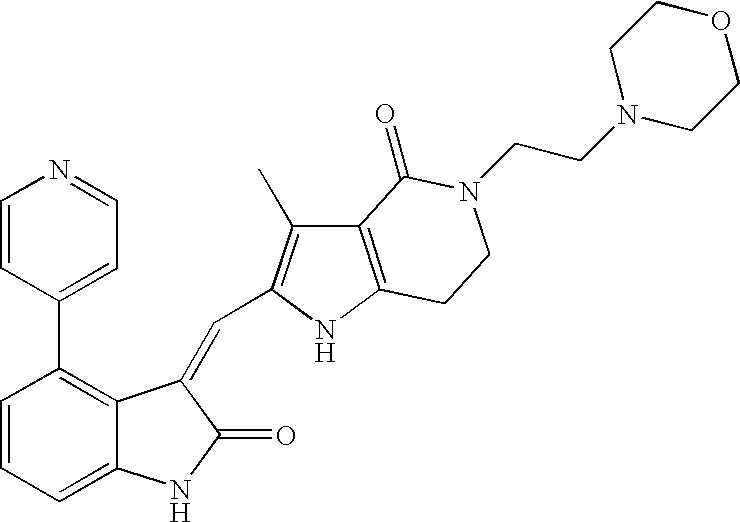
C1=CC(C2=CC=NC=C2)=C2C(=C1)NC(=O)C2=CC1=C(C)C2=C(N1)CCN(CCN1CCOCC1)C2=O
